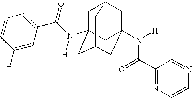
C1C2(N(C(C3=CC=CC(F)=C3)=O)[H])CC3CC(N([H])C(C4=NC=CN=C4)=O)(CC1C3)C2
